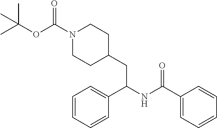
C1(C(NC(C2=CC=CC=C2)CC2CCN(C(=O)OC(C)(C)C)CC2)=O)=CC=CC=C1
